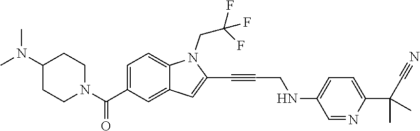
C1=C(C(=O)N2CCC(N(C)C)CC2)C=C2C(=C1)N(CC(F)(F)F)C(C#CCNC1=CC=C(C(C)(C)C#N)N=C1)=C2
